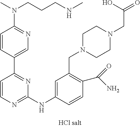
C1(NC2=NC=CC(C3=CN=C(N(C)CCCNC)C=C3)=N2)=CC(CN2CCN(CC(=O)O)CC2)=C(C(N)=O)C=C1
